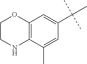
C12=C(C(C)=CC(C(C)(C)C)=C1)NCCO2
